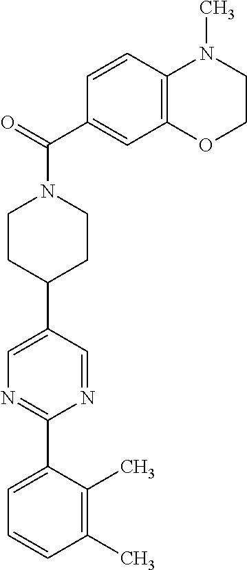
C1(C)=C(C)C(C2=NC=C(C3CCN(C(C4=CC5=C(C=C4)N(C)CCO5)=O)CC3)C=N2)=CC=C1
